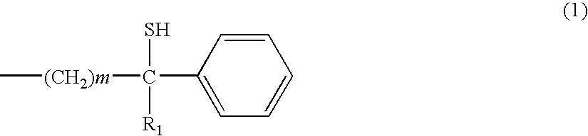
C1=CC(C(S)([R1])[(CH2)m]C)=CC=C1
